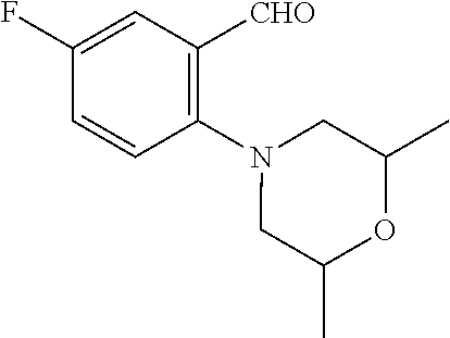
C1(N2CC(C)OC(C)C2)=C([CHO])C=C(F)C=C1
